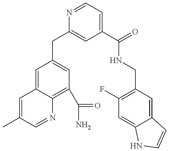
C1=C(C)C=NC2=C(C(N)=O)C=C(CC3=CC(C(=O)NCC4=C(F)C=C5C(=C4)C=CN5)=CC=N3)C=C12
